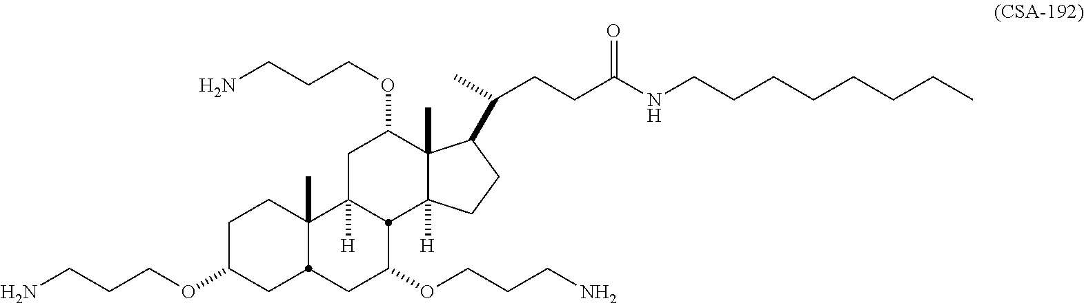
C1C(OCCCN)CC2C(C)(C1)C1([H])CC(OCCCN)C3(C)C([H])(CCC3C(C)CCC(NCCCCCCCC)=O)C1C(OCCCN)C2
